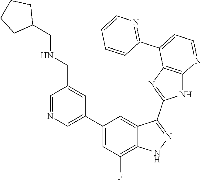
C1=NC=C(C2=CC(F)=C3C(=C2)C(C2=NC4=C(N2)N=CC=C4C2=NC=CC=C2)=NN3)C=C1CNCC1CCCC1
